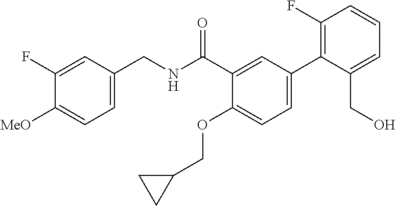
C1=C(CNC(C2=CC(C3=C(F)C=CC=C3CO)=CC=C2OCC2CC2)=O)C=C(F)C([MeO])=C1
